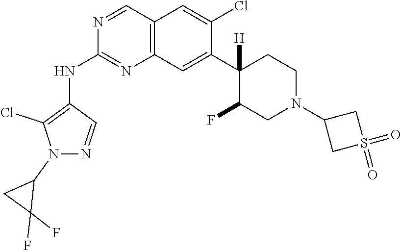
C12=C(C=C(C3([H])C(F)CN(C4CS(=O)(=O)C4)CC3)C(Cl)=C1)N=C(NC1=C(Cl)N(C3CC3(F)F)N=C1)N=C2
